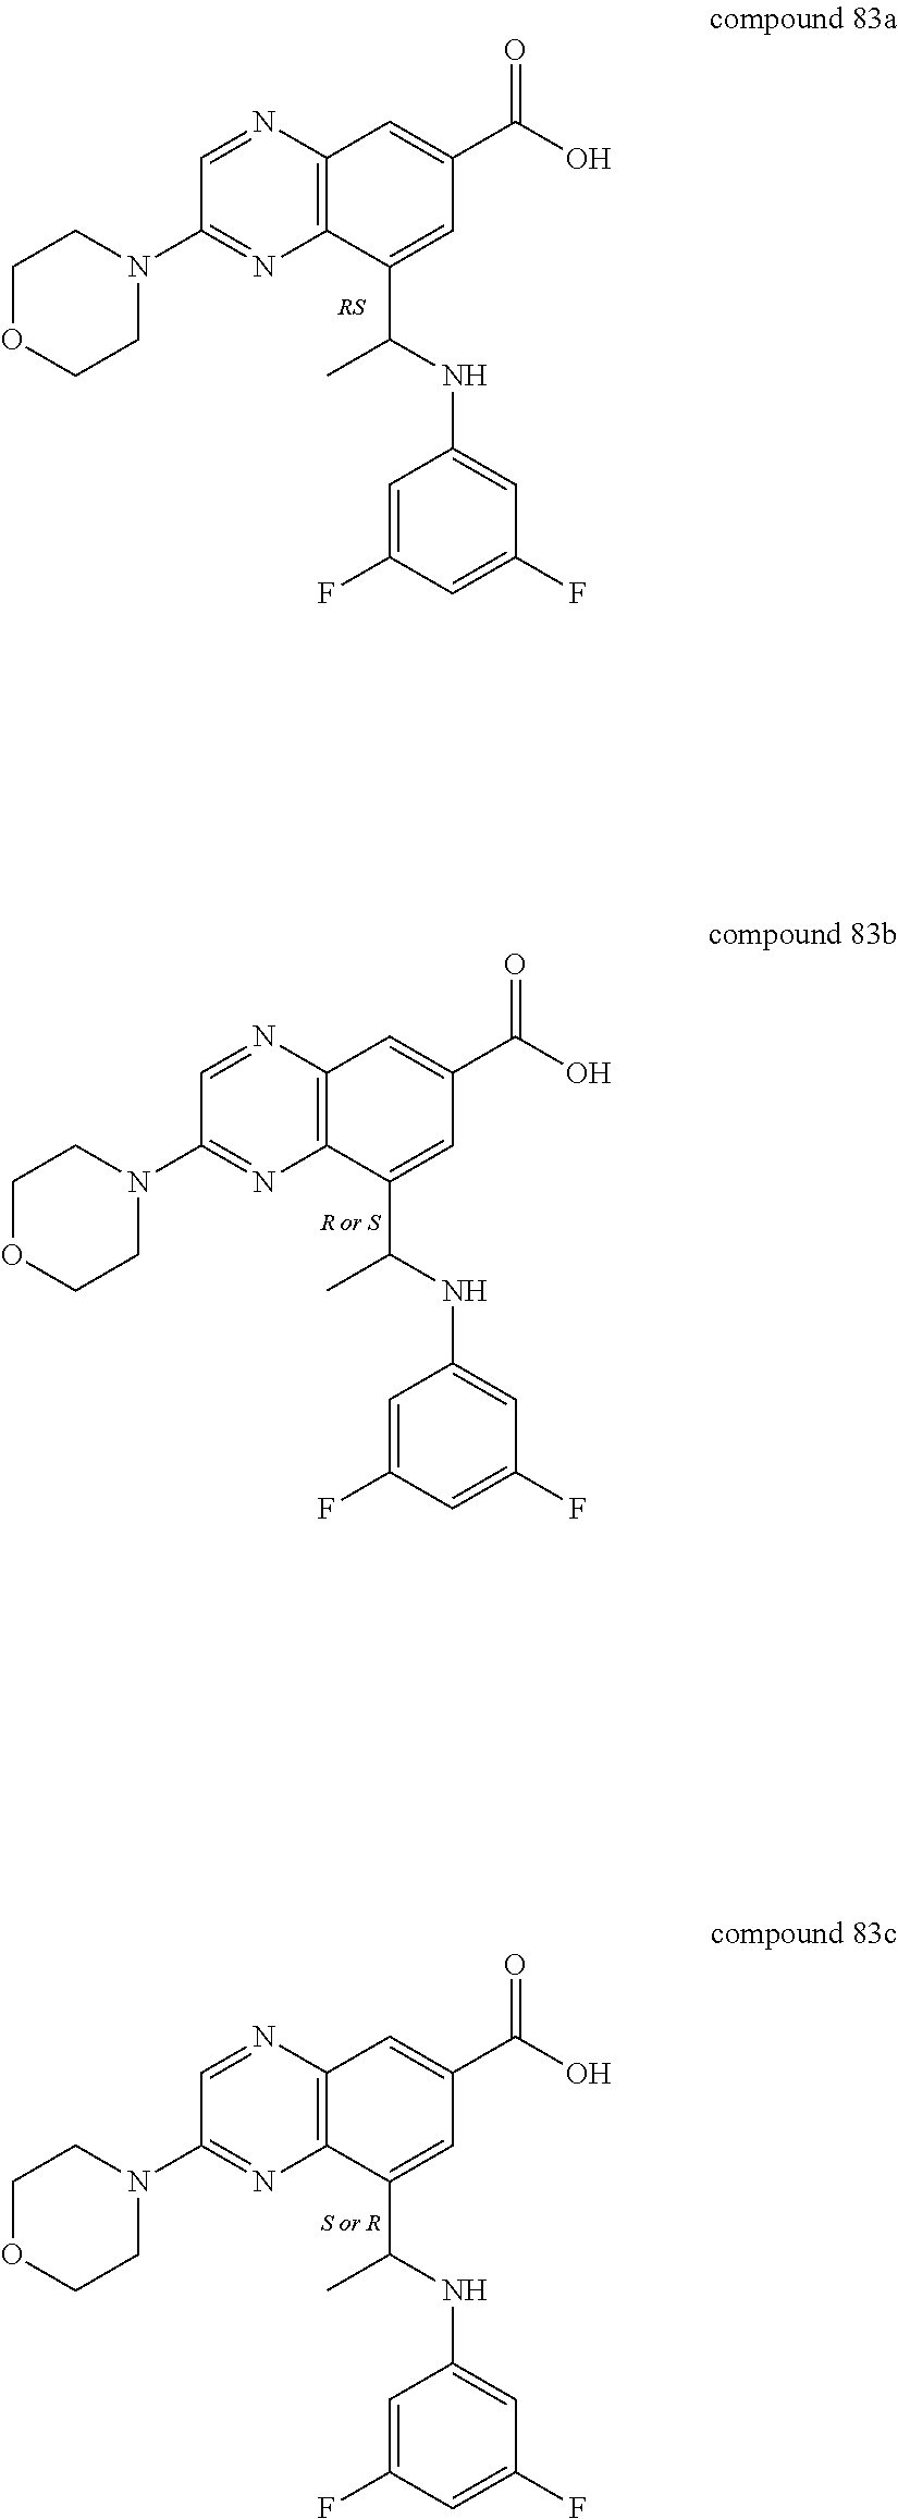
C1OCCN(C2=NC3=C(N=C2)C=C(C(=O)O)C=C3C(NC2=CC(F)=CC(F)=C2)C)C1.C1OCCN(C2=NC3=C(N=C2)C=C(C(=O)O)C=C3C(NC2=CC(F)=CC(F)=C2)C)C1.C1OCCN(C2=NC3=C(N=C2)C=C(C(=O)O)C=C3C(NC2=CC(F)=CC(F)=C2)C)C1
